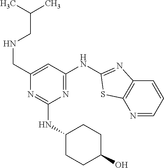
N1=CC=CC2=C1SC(NC1=NC(NC3CCC(O)CC3)=NC(CNCC(C)C)=C1)=N2
